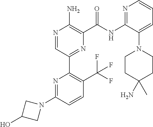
N1=CC(C2=C(C(F)(F)F)C=CC(N3CC(O)C3)=N2)=NC(C(NC2=NC=CC=C2N2CCC(N)(C)CC2)=O)=C1N
